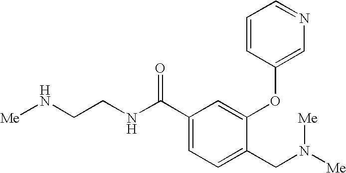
C(CNC(C1=CC=C(CN([Me])[Me])C(OC2=CN=CC=C2)=C1)=O)N[Me]
